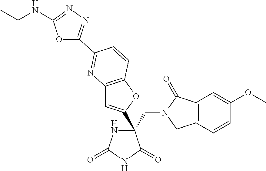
C(C1(C2=CC3=C(O2)C=CC(C2=NN=C(NCC)O2)=N3)NC(=O)NC1=O)N1CC2=C(C1=O)C=C(OC)C=C2
